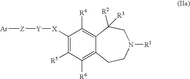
C12=C([R4])C([X][Y][Z][Ar])=C([R5])C([R6])=C1CCN([R1])CC2([R2])[R3]
